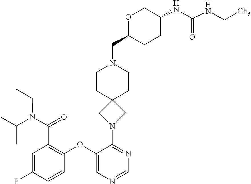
C(N(C(C1=C(OC2=CN=CN=C2N2CC3(C2)CCN(CC2CCC(NC(=O)NC[CF3])CO2)CC3)C=CC(F)=C1)=O)CC)(C)C
